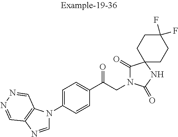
C1(C(CN2C(=O)C3(NC2=O)CCC(F)(F)CC3)=O)=CC=C(N2C=NC3=C2C=NN=C3)C=C1
